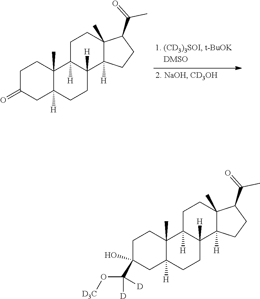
C1C(=O)CC2([H])C(C)(C1)C1([H])C([H])(CC2)C2([H])C(C)(CC1)C(C(=O)C)CC2.C1C(O)(C(O[D3C])([D])[D])CC2([H])C(C)(C1)C1([H])C([H])(CC2)C2([H])C(C)(CC1)C(C(=O)C)CC2
